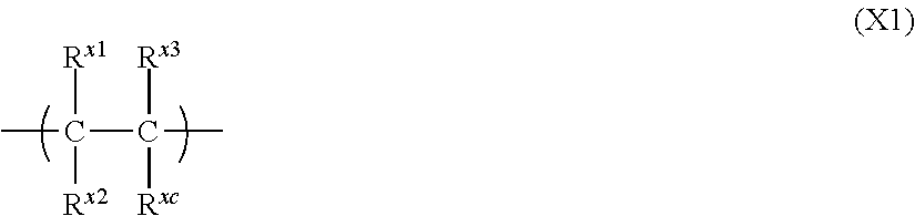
CC([Rx2])([Rx1])C([Rxc])([Rx3])C
